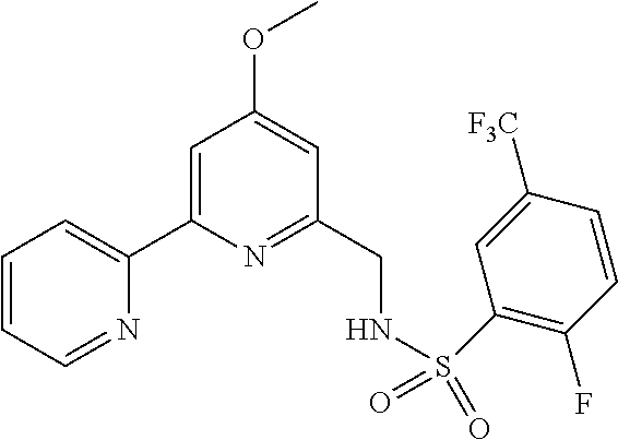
C1=CC=NC(C2=CC(OC)=CC(CNS(C3=C(F)C=CC([F3C])=C3)(=O)=O)=N2)=C1
